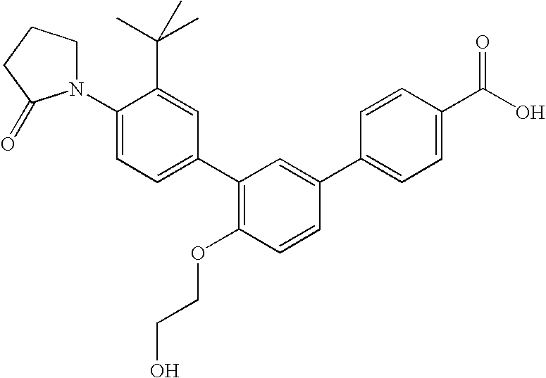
C1(N2CCCC2=O)=CC=C(C2=C(OCCO)C=CC(C3=CC=C(C(O)=O)C=C3)=C2)C=C1C(C)(C)C
